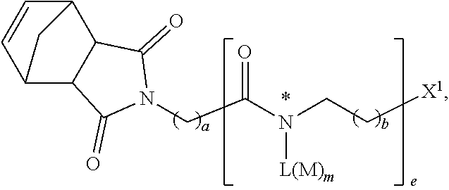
C(N1C(=O)C2C(C1=O)C1C=CC2C1)C(N(CC[X1])[L(M)m])=O
